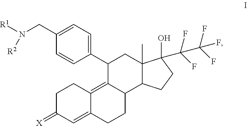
C1C(=[X])C=C2C(=C3C(CC2)C2C(C)(CC3C3=CC=C(CN([R1])[R2])C=C3)C(O)(C(F)(F)C(F)(F)F)CC2)C1
